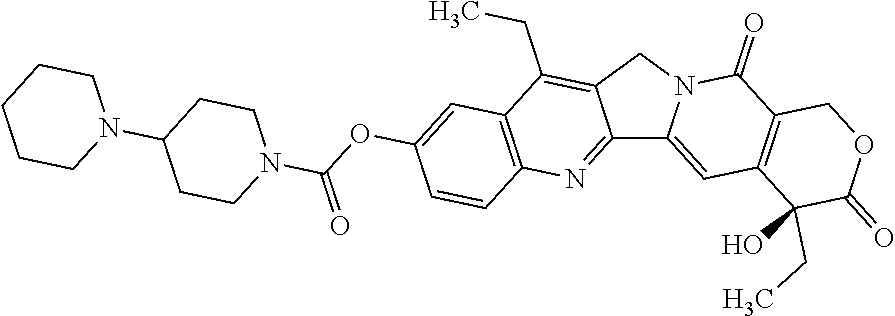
C1CCCN(C2CCN(C(OC3=CC4=C(N=C5C6=CC7=C(C(=O)N6CC5=C4CC)COC(=O)C7(CC)O)C=C3)=O)CC2)C1
